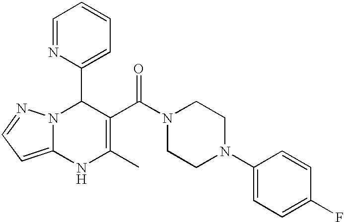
C1=NC(C2N3C(=CC=N3)NC(C)=C2C(N2CCN(C3=CC=C(F)C=C3)CC2)=O)=CC=C1
